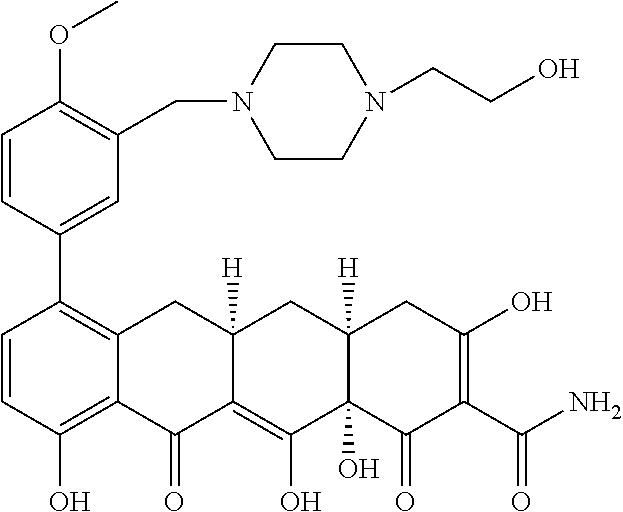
C1=CC(O)=C2C(=C1C1=CC(CN3CCN(CCO)CC3)=C(OC)C=C1)CC1([H])C(=C(O)C3(O)C([H])(C1)CC(O)=C(C(N)=O)C3=O)C2=O
